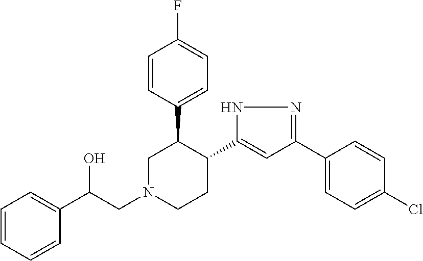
C1=CC(C2CN(CC(C3=CC=CC=C3)O)CCC2C2=CC(C3=CC=C(Cl)C=C3)=NN2)=CC=C1F
